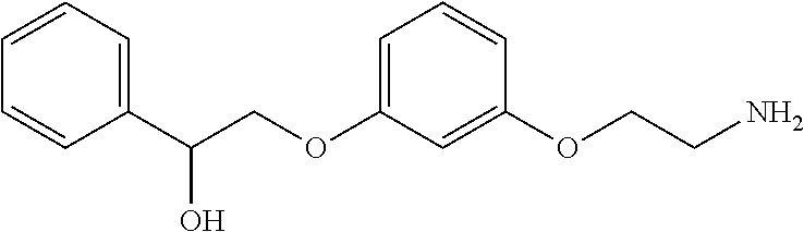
C(OC1=CC=CC(OCCN)=C1)C(O)C1=CC=CC=C1
